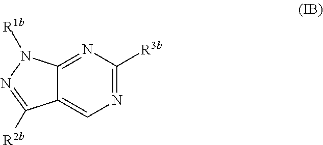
N1=C([R3b])N=C2C(=C1)C([R2b])=NN2[R1b]
